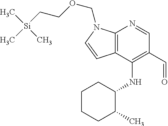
[Si](CCOCN1C2=C(C=C1)C(NC1CCCCC1C)=C(C=O)C=N2)(C)(C)C
